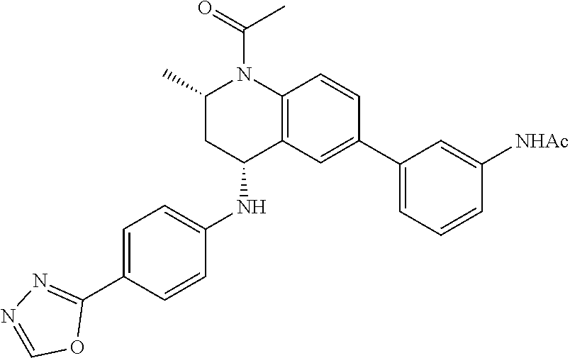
O=C(N1C(C)CC(NC2=CC=C(C3=NN=CO3)C=C2)C2=C1C=CC(C1=CC=CC([NHAc])=C1)=C2)C
